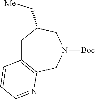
C1C2=C(CN([Boc])CC1C[Me])N=CC=C2
